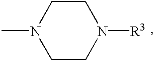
CN1CCN([R3])CC1
